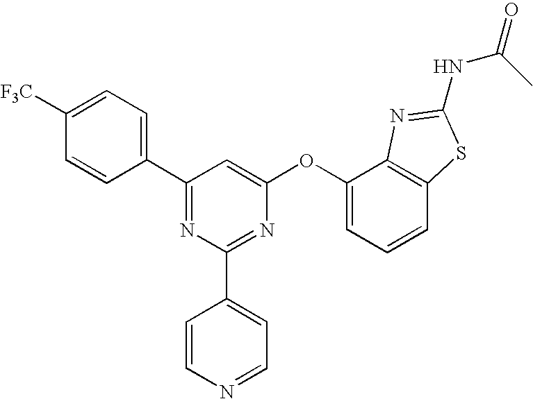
C1([F3C])=CC=C(C2=NC(C3=CC=NC=C3)=NC(OC3=CC=CC4=C3N=C(NC(=O)C)S4)=C2)C=C1
